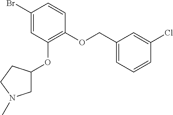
C1(Br)=CC(OC2CN(C)CC2)=C(OCC2=CC=CC(Cl)=C2)C=C1
